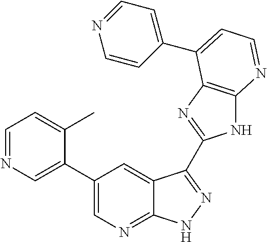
C1=NC=C(C2=CN=C3C(=C2)C(C2=NC4=C(N2)N=CC=C4C2=CC=NC=C2)=NN3)C(C)=C1
